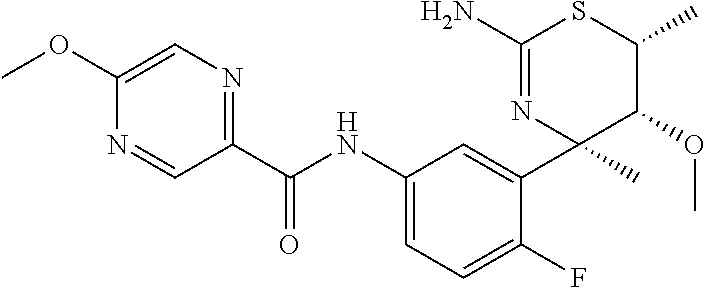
C1(C(NC2=CC=C(F)C(C3(C)C(OC)C(C)SC(N)=N3)=C2)=O)=NC=C(OC)N=C1
